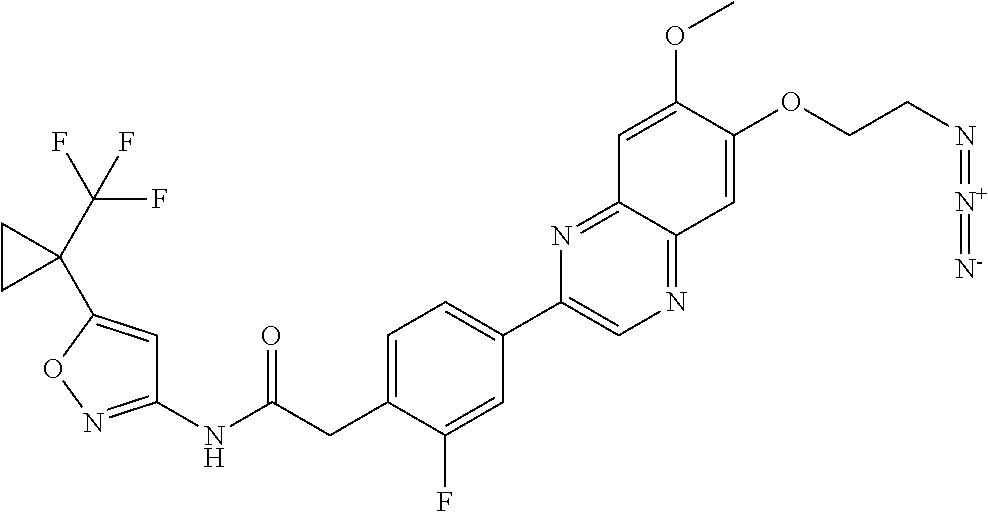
C1(NC(CC2=CC=C(C3=CN=C4C(=N3)C=C(OC)C(OCCN=[N+]=[N-])=C4)C=C2F)=O)=NOC(C2(C(F)(F)F)CC2)=C1
